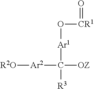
C([OZ])([Ar2][R2O])([R3])[Ar1]O[CR1]=O
